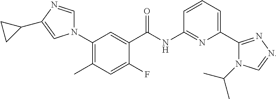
N1(C2=C(C)C=C(F)C(C(=O)NC3=NC(C4=NN=CN4C(C)C)=CC=C3)=C2)C=NC(C2CC2)=C1
